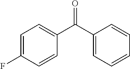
C1=C(F)C=CC(C(C2=CC=CC=C2)=O)=C1
